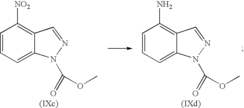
C1=CC=C2C(=C1[NO2])C=NN2C(=O)OC.C1=CC=C2C(=C1N)C=NN2C(=O)OC
